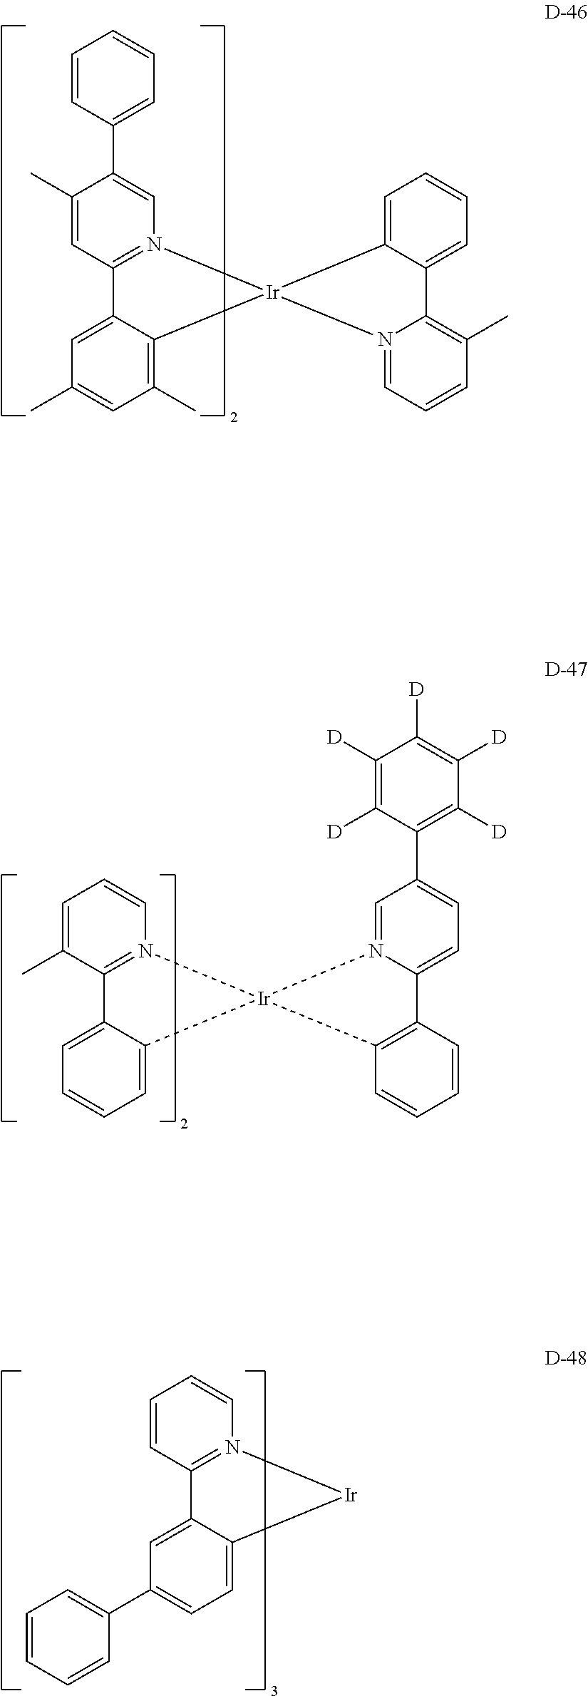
C1(C2=CC=CC=C2)=CN2=C(C=C1C)C1=CC(C)=CC(C)=C1[Ir]21C2=CC=CC=C2C2=C(C)C=CC=N21.C1=CN2=C(C(C)=C1)C1=CC=CC=C1[Ir]21N2=CC(C3=C([D])C([D])=C([D])C([D])=C3[D])=CC=C2C2=C1C=CC=C2.C1=CN2=C(C=C1)C1=CC(C3=CC=CC=C3)=CC=C1[Ir]2
